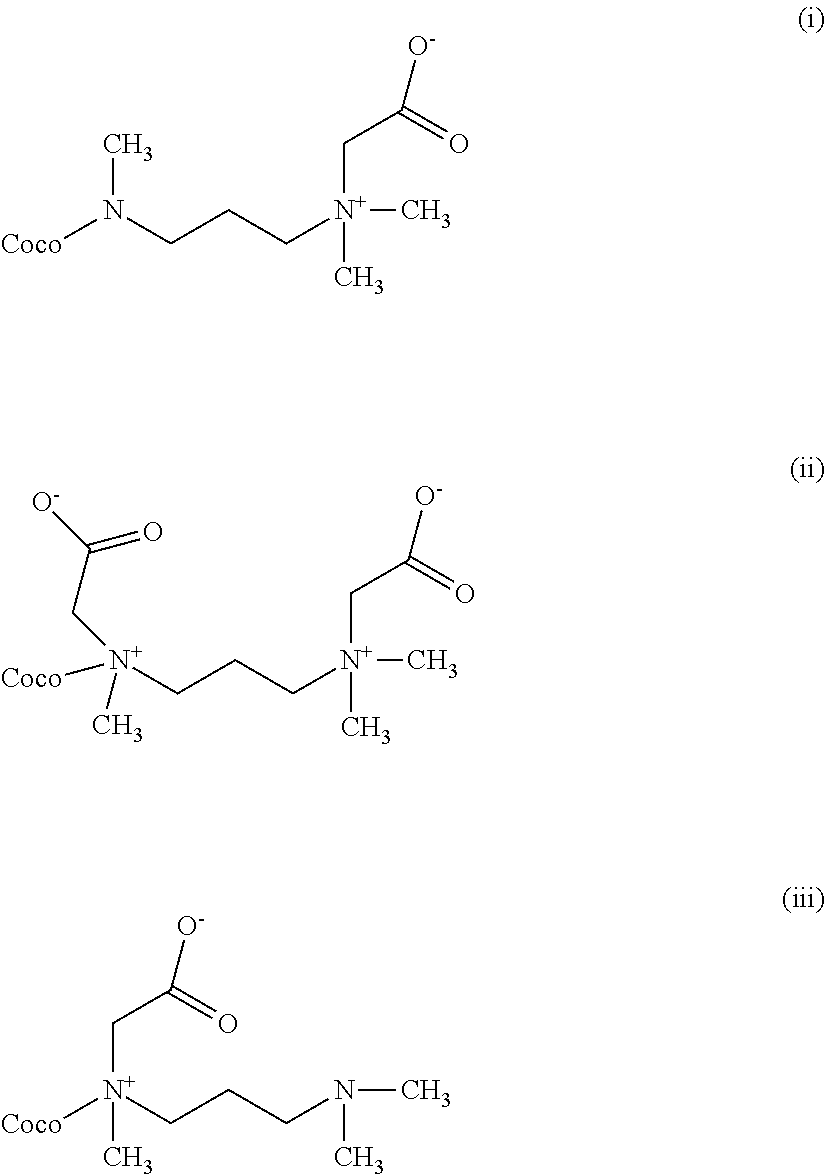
[Coco]N(CCC[N+](C)(CC([O-])=O)C)C.[N+](CCC[N+](C)(CC([O-])=O)C)(CC([O-])=O)(C)[Coco].[Coco][N+](CCCN(C)C)(CC(=O)[O-])C
